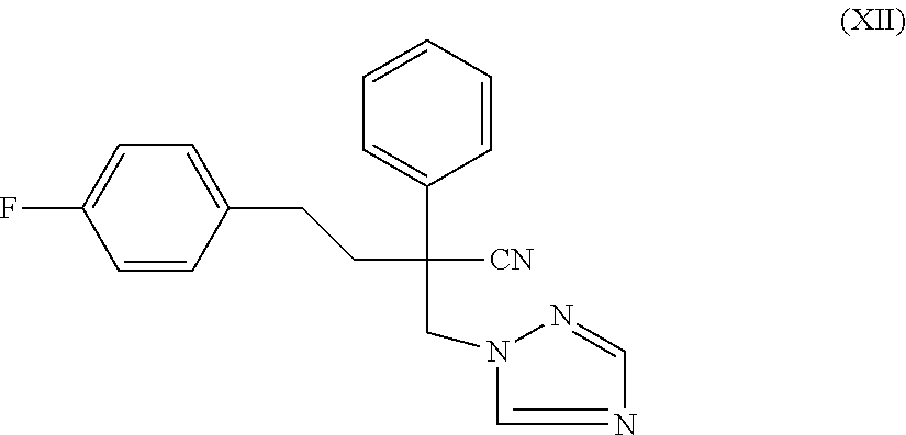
C1=CC(CCC(C2=CC=CC=C2)(CN2N=CN=C2)[CN])=CC=C1F
